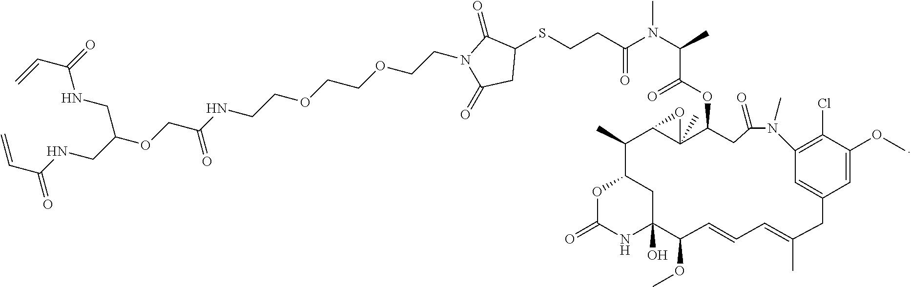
C(C(OCC(NCCOCCOCCN1C(=O)C(SCCC(N(C(C(OC2C3(C)C(C(C)C4OC(=O)NC(O)(C4)C(OC)C=CC=C(C)CC4=CC(=C(Cl)C(OC)=C4)N(C)C(=O)C2)O3)=O)C)C)=O)CC1=O)=O)CNC(C=C)=O)NC(C=C)=O
